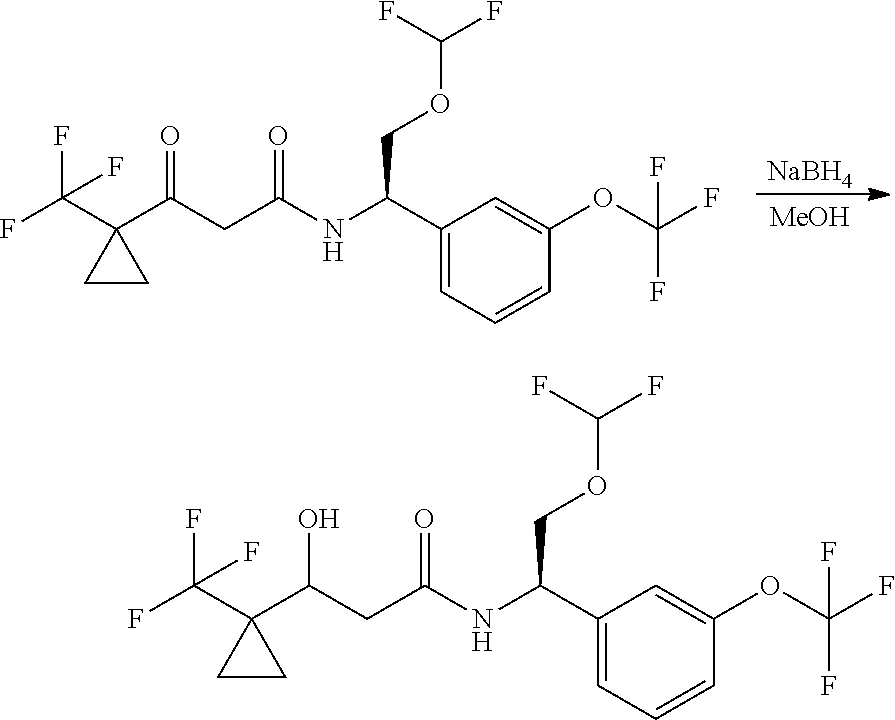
C(C1(C(CC(=O)NC(C2=CC=CC(OC(F)(F)F)=C2)COC(F)F)=O)CC1)(F)(F)F.[NaBH4].[MeOH].C(C1(C(O)CC(=O)NC(C2=CC=CC(OC(F)(F)F)=C2)COC(F)F)CC1)(F)(F)F
